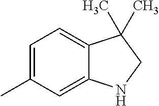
C1=C(C)C=C2C(=C1)C(C)(C)CN2
